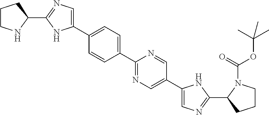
C1CNC(C2=NC=C(C3=CC=C(C4=NC=C(C5=CN=C(C6CCCN6C(OC(C)(C)C)=O)N5)C=N4)C=C3)N2)C1
